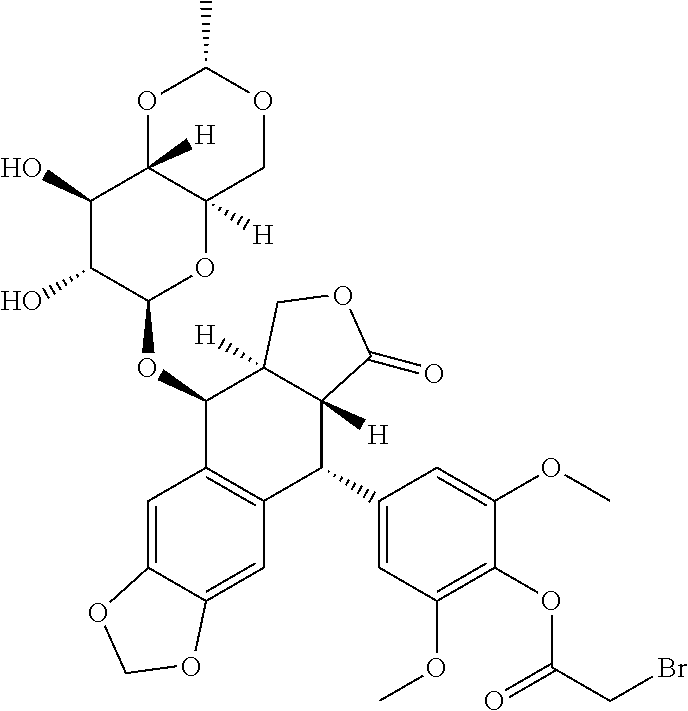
O1C2([H])C([H])(COC1C)OC(OC1C3=C(C(C4=CC(OC)=C(OC(=O)CBr)C(OC)=C4)C4([H])C1([H])COC4=O)C=C1C(=C3)OCO1)C(O)C2O
